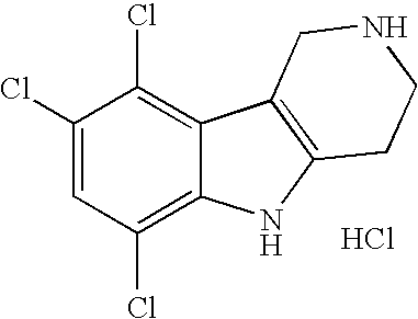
C1(Cl)=CC(Cl)=C2C(=C1Cl)C1=C(N2)CCNC1.Cl
